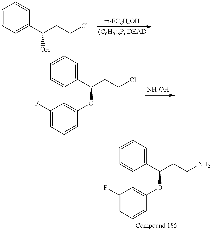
C1=CC=C(C(CCCl)O)C=C1.C1=CC=C(C(CCCl)OC2=CC(F)=CC=C2)C=C1.C1=CC=C(C(CCN)OC2=CC(F)=CC=C2)C=C1
